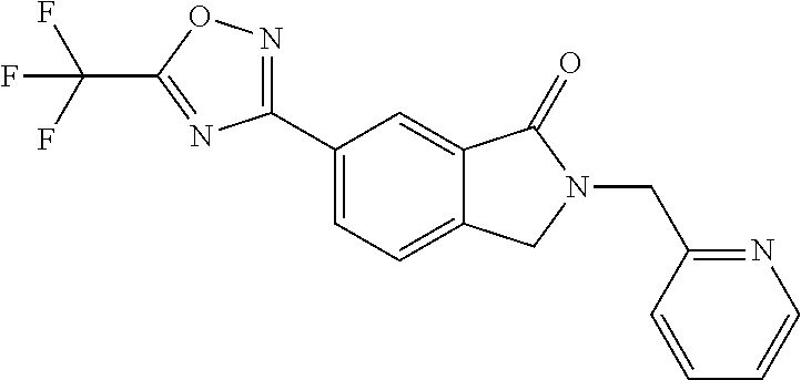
C(N1C(=O)C2=CC(C3=NOC(C(F)(F)F)=N3)=CC=C2C1)C1=NC=CC=C1
